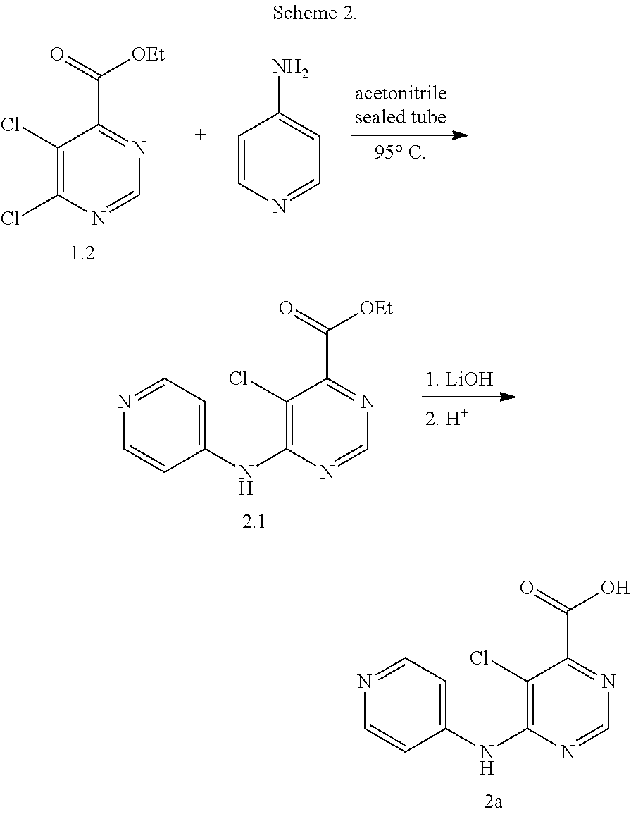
C1(Cl)=C(Cl)N=CN=C1C(=O)[OEt].C1=CN=CC=C1N.C1(Cl)=C(NC2=CC=NC=C2)N=CN=C1C(=O)[OEt].C1(Cl)=C(NC2=CC=NC=C2)N=CN=C1C(=O)O
